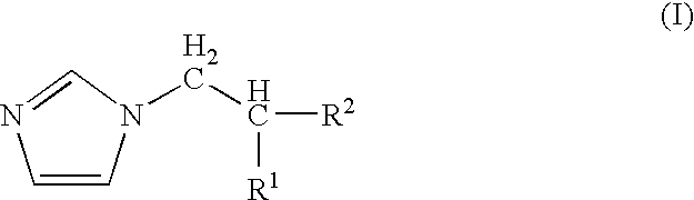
C1=CN=CN1CC([R1])[R2]
